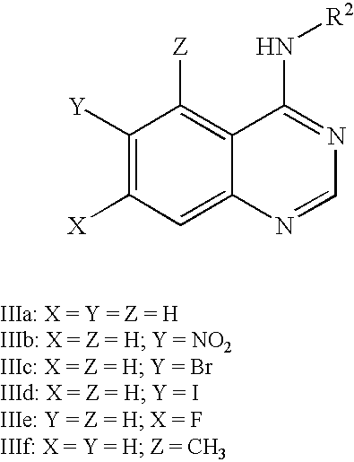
C12=CC([X])=C([Y])C([Z])=C1C(N[R2])=NC=N2
